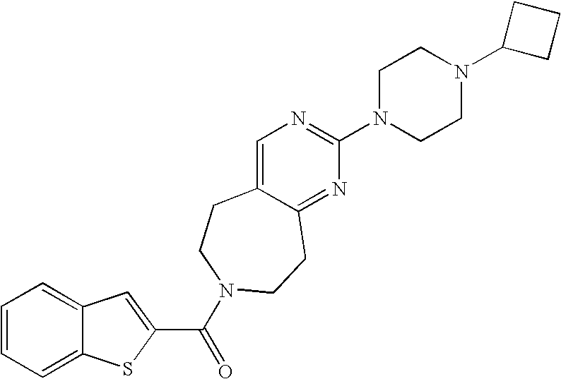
C1=CC=C2C(=C1)C=C(C(=O)N1CCC3=CN=C(N4CCN(C5CCC5)CC4)N=C3CC1)S2
